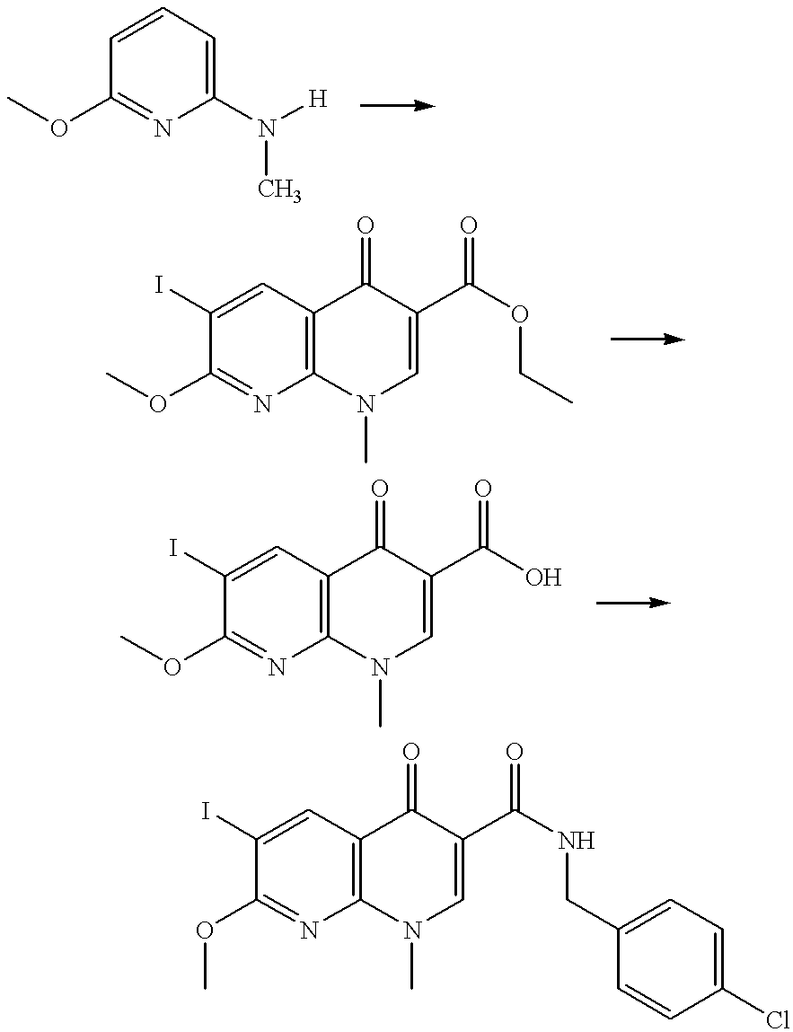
C1(OC)=NC(N([H])C)=CC=C1.C1(OC)=NC2=C(C=C1I)C(=O)C(C(OCC)=O)=CN2C.C1(OC)=NC2=C(C=C1I)C(=O)C(C(O)=O)=CN2C.C1(OC)=NC2=C(C=C1I)C(=O)C(C(NCC1=CC=C(Cl)C=C1)=O)=CN2C
